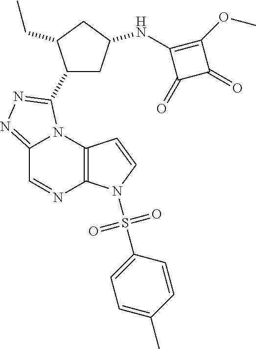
C12=NN=C(C3CC(NC4=C(OC)C(=O)C4=O)CC3CC)N1C1=C(N=C2)N(S(C2=CC=C(C)C=C2)(=O)=O)C=C1
